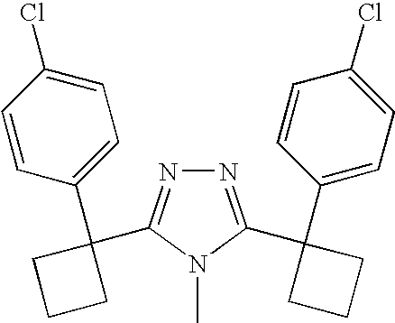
N1=C(C2(C3=CC=C(Cl)C=C3)CCC2)N(C)C(C2(C3=CC=C(Cl)C=C3)CCC2)=N1
